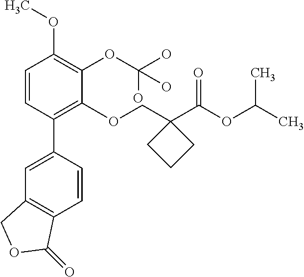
C1=CC(C2=CC3=C(C=C2)C(=O)OC3)=C(OCC2(C(OC(C)C)=O)CCC2)C(OC(O)(O)O)=C1OC
